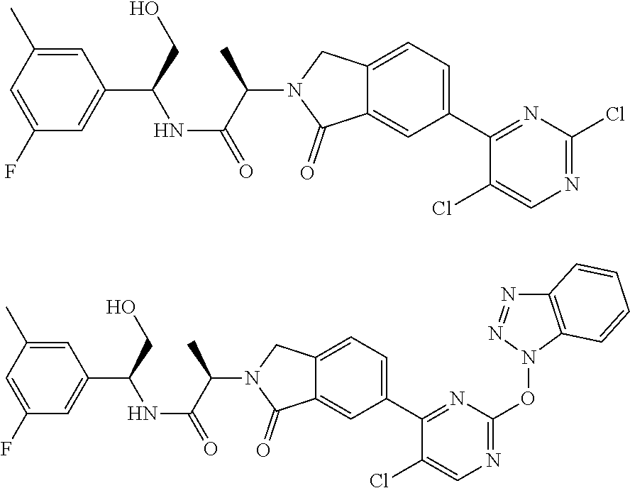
C12=CC(C3=NC(Cl)=NC=C3Cl)=CC=C1CN(C(C(NC(C1=CC(F)=CC(C)=C1)CO)=O)C)C2=O.C12=CC(C3=NC(ON4C5=C(N=N4)C=CC=C5)=NC=C3Cl)=CC=C1CN(C(C(NC(C1=CC(F)=CC(C)=C1)CO)=O)C)C2=O
